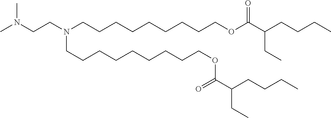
N(CCN(CCCCCCCCCOC(C(CCCC)CC)=O)CCCCCCCCCOC(C(CCCC)CC)=O)(C)C
